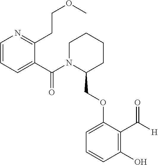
C1(COC2=CC=CC(O)=C2C(=O)[H])CCCCN1C(C1=CC=CN=C1CCOC)=O
